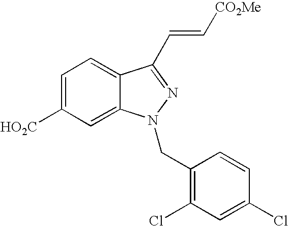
C1=C([HO2C])C=C2C(=C1)C(C=C[CO2Me])=NN2CC1=C(Cl)C=C(Cl)C=C1
